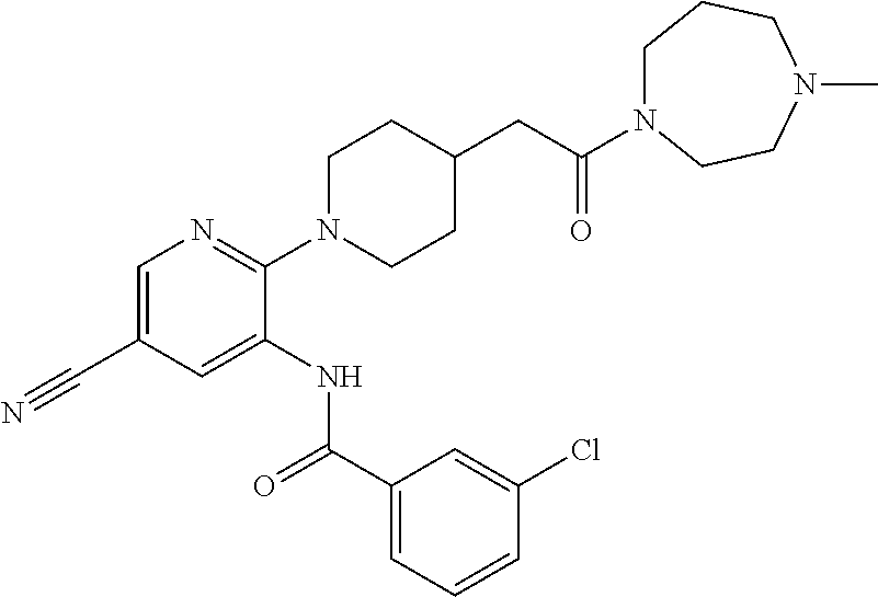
C1=C(C#N)C=C(NC(C2=CC=CC(Cl)=C2)=O)C(N2CCC(CC(=O)N3CCCN(C)CC3)CC2)=N1
